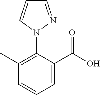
C1(C)=C(N2N=CC=C2)C(C(O)=O)=CC=C1
